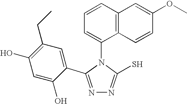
N1=C(C2=CC(CC)=C(O)C=C2O)N(C2=CC=CC3=C2C=CC(OC)=C3)C(S)=N1
